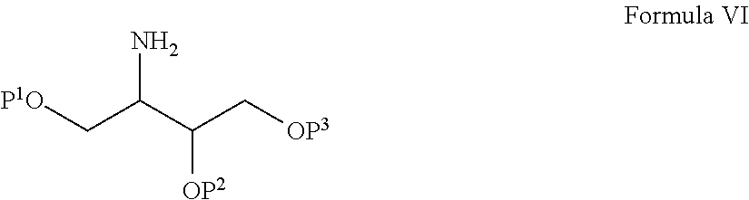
C(C(C(C[OP3])[OP2])N)[P1O]
